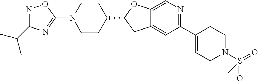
C1N(C2=NC(C(C)C)=NO2)CCC(C2CC3=CC(C4=CCN(S(=O)(=O)C)CC4)=NC=C3O2)C1
